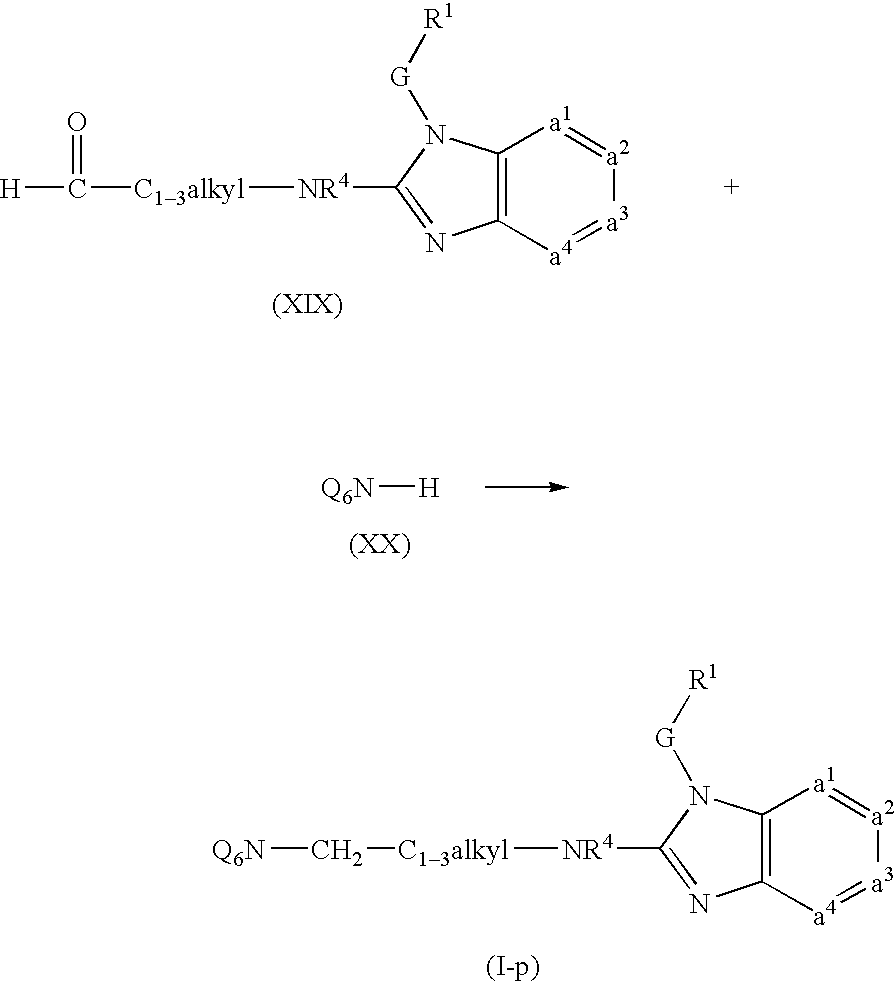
[Q6N]C[C13alkyl][NR4]C1=NC2=C([a1]=[a2][a3]=[a4]2)N1[G][R1].[H]C([C13alkyl][NR4]C1=NC2=C([a1]=[a2][a3]=[a4]2)N1[G][R1])=O.[Q6N][H]
